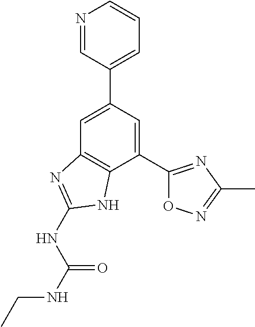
C1=C(C2=CC=CN=C2)C=C(C2=NC(C)=NO2)C2=C1N=C(NC(NCC)=O)N2
